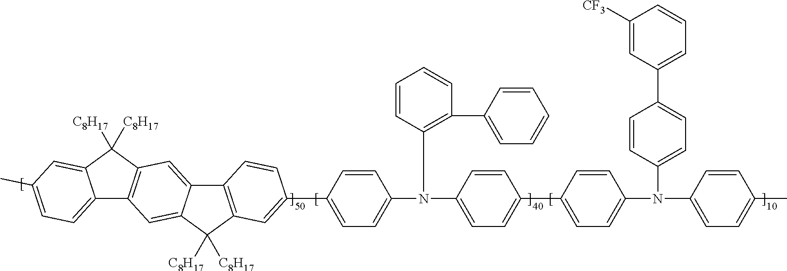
C12=CC=C(C)C=C1C([C8H17])([C8H17])C1=C2C=C2C(=C1)C1=C(C2([C8H17])[C8H17])C=C(C2=CC=C(N(C3=CC=C(C4=CC=C(N(C5=CC=C(C)C=C5)C5=CC=C(C6=CC=CC([CF3])=C6)C=C5)C=C4)C=C3)C3=C(C4=CC=CC=C4)C=CC=C3)C=C2)C=C1
